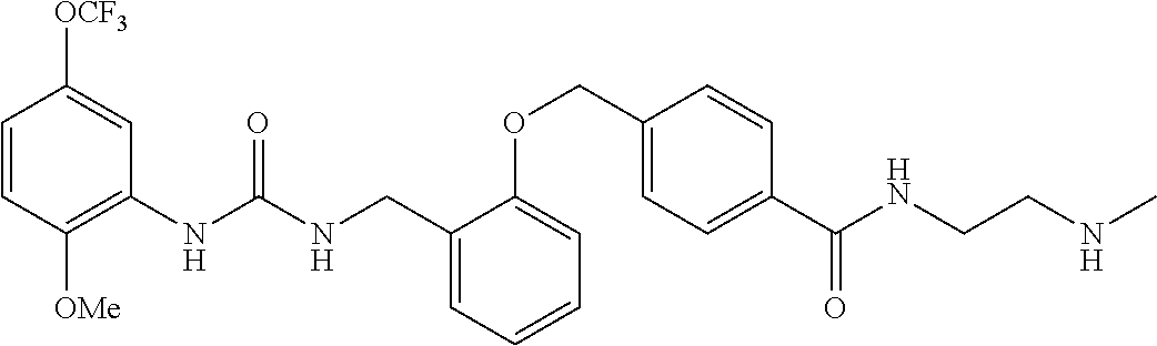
C1=CC([OMe])=C(NC(NCC2=CC=CC=C2OCC2=CC=C(C(NCCNC)=O)C=C2)=O)C=C1[OCF3]
